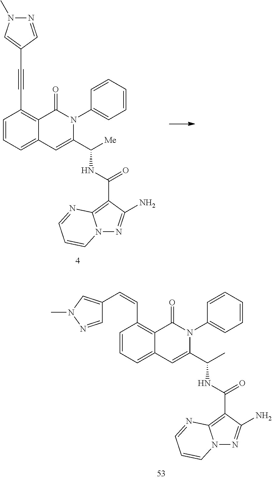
C1=CC=C2C(=C1C#CC1=CN(C)N=C1)C(=O)N(C1=CC=CC=C1)C(C(NC(=O)C1=C3N(N=C1N)C=CC=N3)[Me])=C2.C1=CC=C2C(=C1C=CC1=CN(C)N=C1)C(=O)N(C1=CC=CC=C1)C(C(NC(=O)C1=C3N(N=C1N)C=CC=N3)C)=C2
